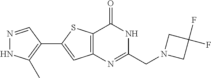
N1=CC(C2=CC3=C(S2)C(=O)NC(CN2CC(F)(F)C2)=N3)=C(C)N1
